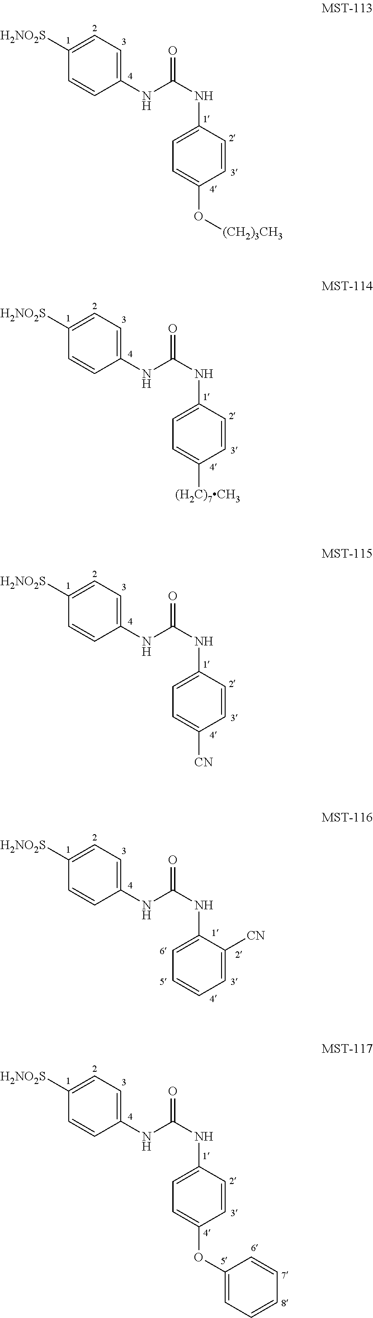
C1(NC(NC2=CC=C(O[(CH2)3CH3])C=C2)=O)=CC=C([H2NO2S])C=C1.C1(NC(NC2=CC=C([(H2C)7CH3])C=C2)=O)=CC=C([H2NO2S])C=C1.C1(NC(NC2=CC=C([CN])C=C2)=O)=CC=C([H2NO2S])C=C1.C1(NC(NC2=CC=CC=C2[CN])=O)=CC=C([H2NO2S])C=C1.C1(NC(NC2=CC=C(OC3=CC=CC=C3)C=C2)=O)=CC=C([H2NO2S])C=C1
